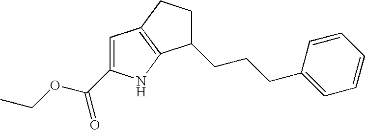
C1=C(C(=O)OCC)NC2=C1CCC2CCCC1=CC=CC=C1
